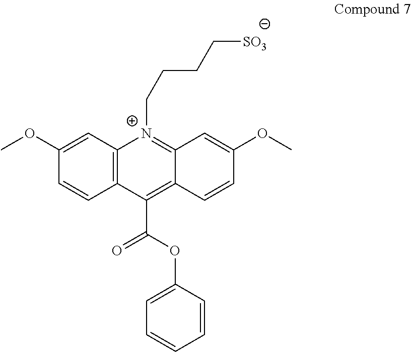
C1=CC(OC)=CC2=C1C(C(OC1=CC=CC=C1)=O)=C1C(=[N+]2CCCC[SO3])C=C(OC)C=C1
